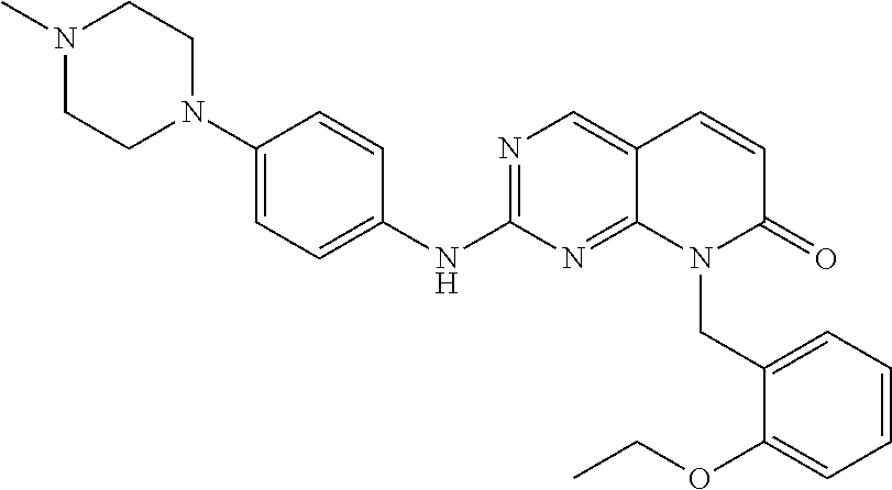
C1(N2CCN(C)CC2)=CC=C(NC2=NC=C3C(=N2)N(CC2=CC=CC=C2OCC)C(=O)C=C3)C=C1
